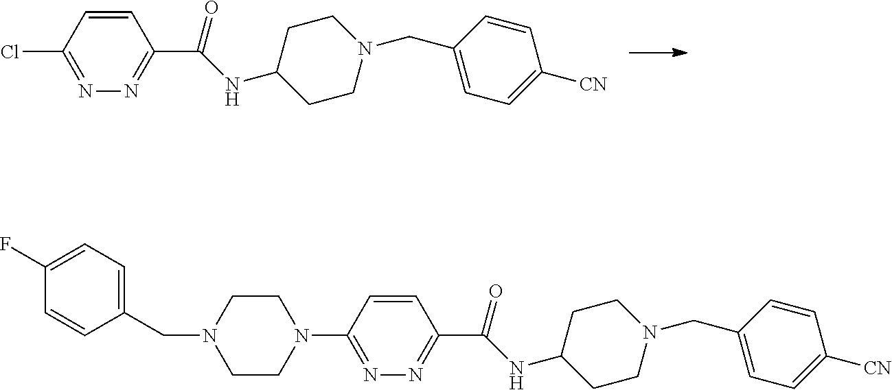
C1=CC(CN2CCC(NC(=O)C3=NN=C(Cl)C=C3)CC2)=CC=C1[CN].C1=CC(CN2CCC(NC(=O)C3=NN=C(N4CCN(CC5=CC=C(F)C=C5)CC4)C=C3)CC2)=CC=C1[CN]
